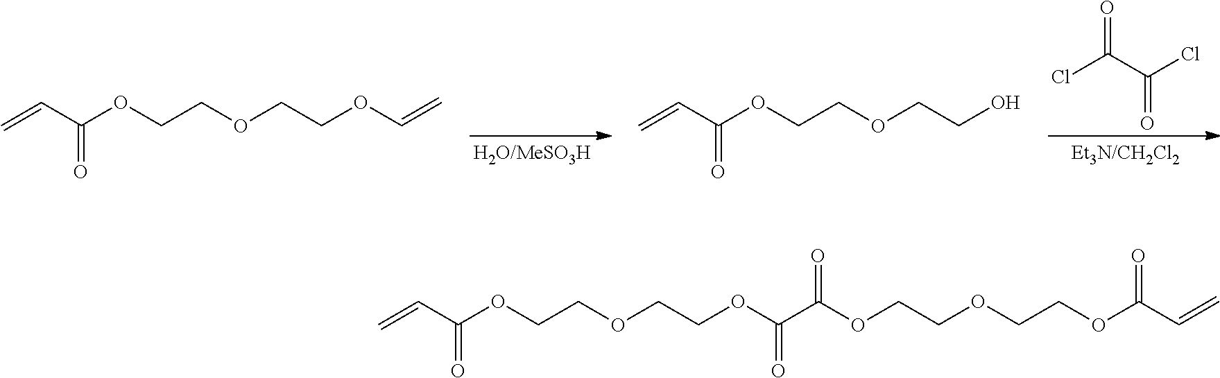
ClC(C(Cl)=O)=O.C=CC(OCCOCCOC=C)=O.C=CC(OCCOCCO)=O.C=CC(OCCOCCOC(C(OCCOCCOC(=O)C=C)=O)=O)=O
